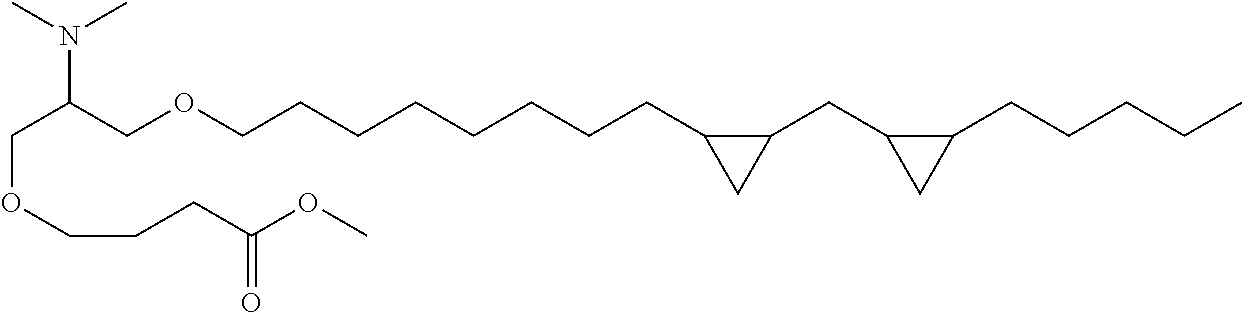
C(OCCCC(OC)=O)C(COCCCCCCCCC1C(CC2C(CCCCC)C2)C1)N(C)C
